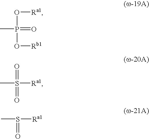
O([Ra1])P(=O)(C)O[Rb1].S([Ra1])(C)(=O)=O.S([Ra1])(C)=O
